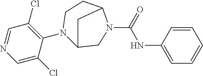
C1(Cl)=C(N2C3CN(C(NC4=CC=CC=C4)=O)C(CC2)C3)C(Cl)=CN=C1
